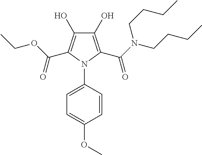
C1(O)=C(C(N(CCCC)CCCC)=O)N(C2=CC=C(OC)C=C2)C(C(OCC)=O)=C1O
